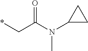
*CC(N(C1CC1)C)=O
